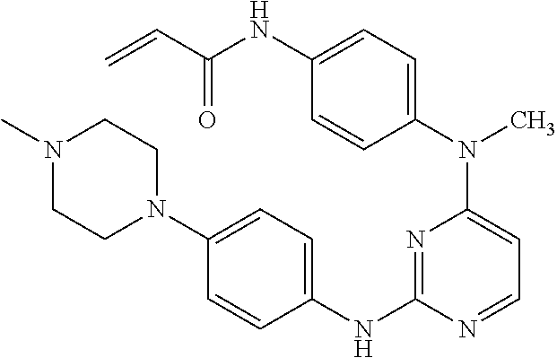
C1(N(C2=CC=NC(NC3=CC=C(N4CCN(C)CC4)C=C3)=N2)C)=CC=C(NC(C=C)=O)C=C1
